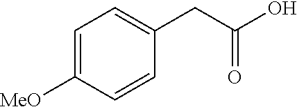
C1=C([MeO])C=CC(CC(O)=O)=C1
